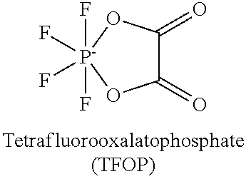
[P-]1(F)(F)(F)(F)OC(=O)C(=O)O1
